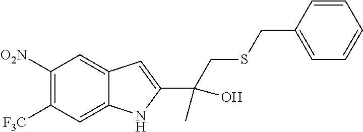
C1([O2N])=C([F3C])C=C2C(=C1)C=C(C(CSCC1=CC=CC=C1)(C)O)N2
